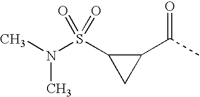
CN(S(C1CC1C(C)=O)(=O)=O)C
